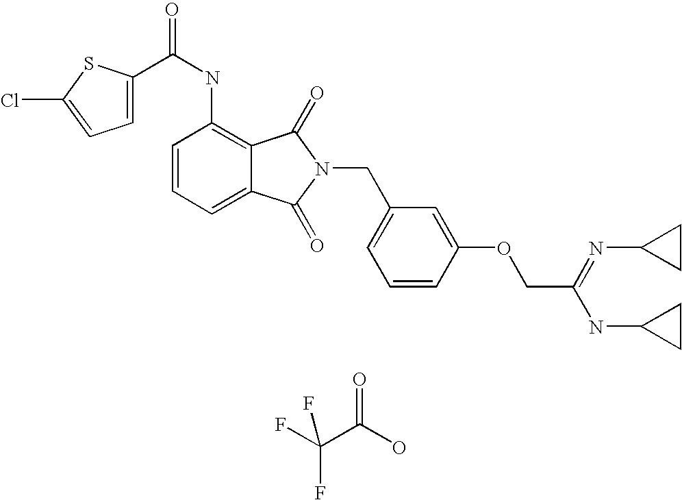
C1(NC(=O)C2=CC=C(Cl)S2)=C2C(=CC=C1)C(=O)N(CC1=CC=CC(OCC(NC3CC3)=NC3CC3)=C1)C2=O.FC(F)(C(O)=O)F
